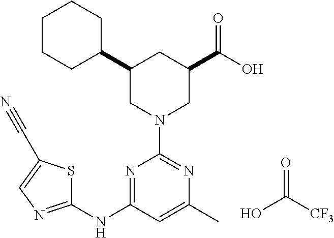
C1(C2CCCCC2)CN(C2=NC(C)=CC(NC3=NC=C(C#N)S3)=N2)CC(C(O)=O)C1.O=C(O)[CF3]
